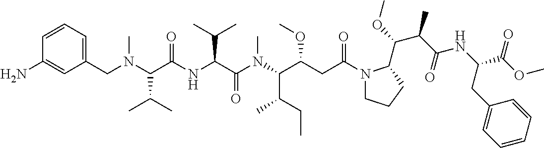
C1=C(CN(C(C(NC(C(N(C(C(CC(N2CCCC2C(OC)C(C(=O)NC(C(OC)=O)CC2=CC=CC=C2)C)=O)OC)C(CC)C)C)=O)C(C)C)=O)C(C)C)C)C=C(N)C=C1
